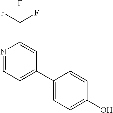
N1=CC=C(C2=CC=C(O)C=C2)C=C1C(F)(F)F
